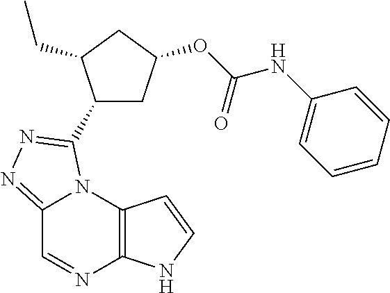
C12=NN=C(C3CC(OC(NC4=CC=CC=C4)=O)CC3CC)N1C1=C(N=C2)NC=C1
